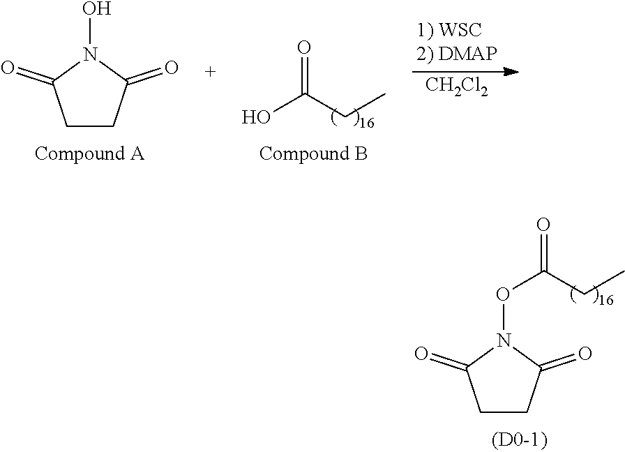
C1CC(=O)N(O)C1=O.O=C(CC)O.[CH2Cl2].C1CC(=O)N(OC(=O)CC)C1=O
